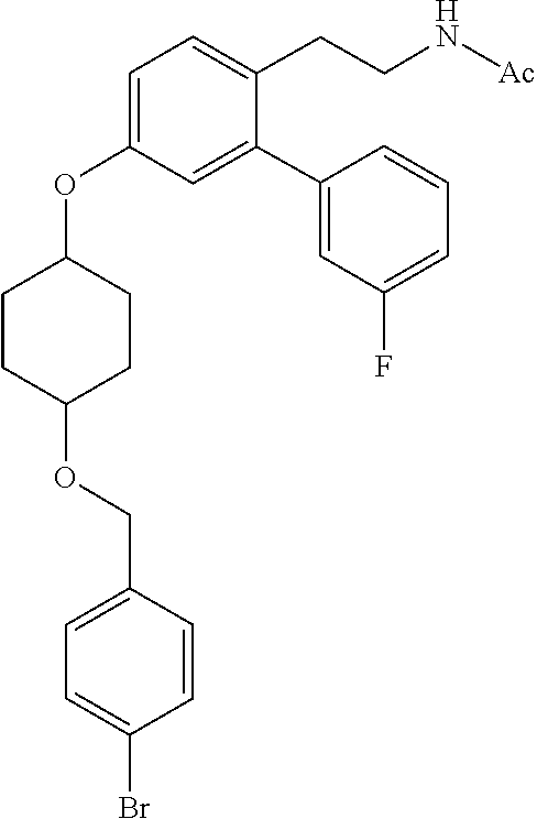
C1CC(OCC2=CC=C(Br)C=C2)CCC1OC1=CC=C(CCN[Ac])C(C2=CC(F)=CC=C2)=C1
